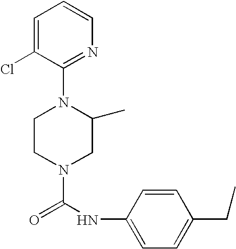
N1(C(NC2=CC=C(CC)C=C2)=O)CC(C)N(C2=NC=CC=C2Cl)CC1
